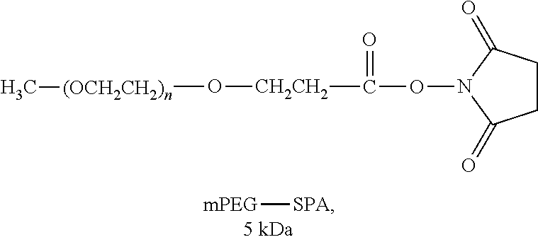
[CH2CH2](C(ON1C(=O)CCC1=O)=O)O[(OCH2CH2)n]C.[mPEG][SPA]
